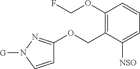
C1(OCF)=C(COC2=NN([G])C=C2)C([NSO])=CC=C1
